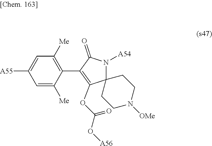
C1=C([Me])C(C2=C(OC(O[A56])=O)C3(N([A54])C2=O)CCN([OMe])CC3)=C([Me])C=C1[A55]
